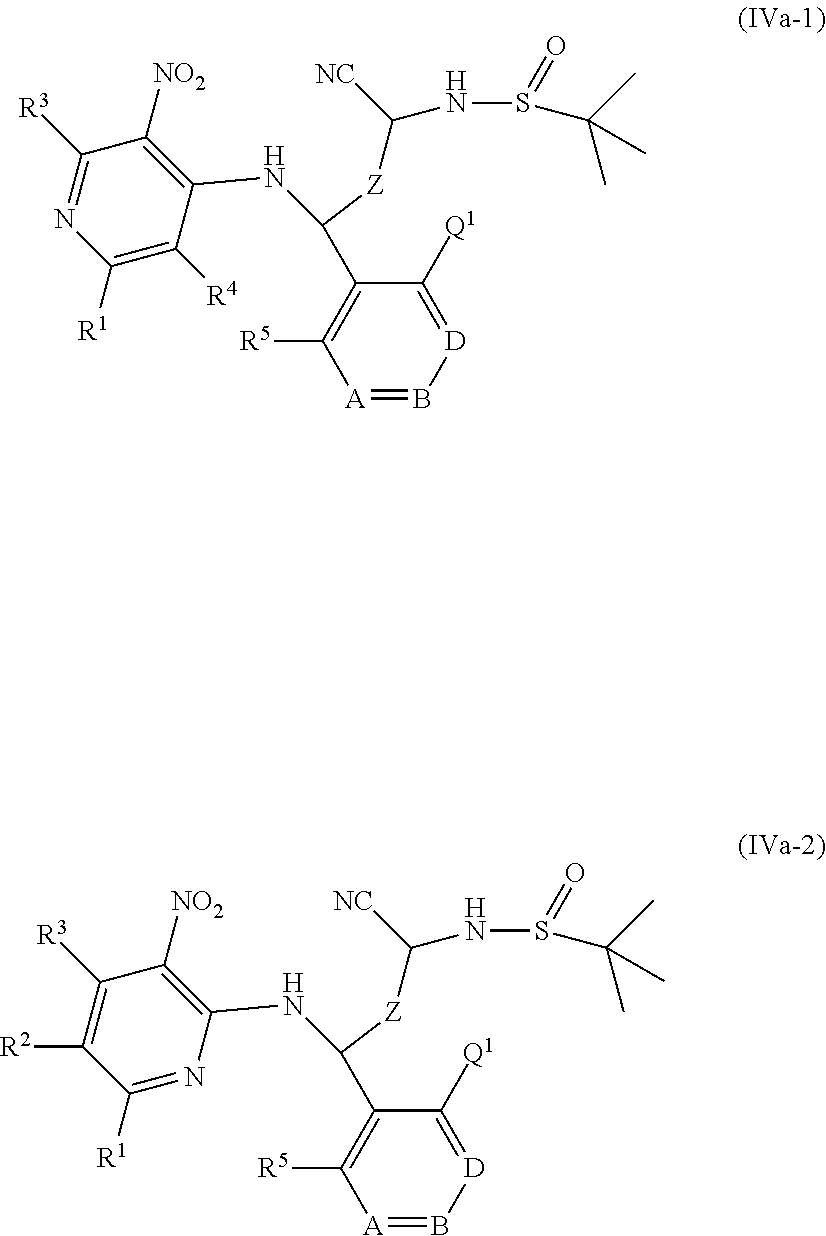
[A]1=B[D]=C([Q1])C(C(NC2=C([NO2])C([R3])=NC([R1])=C2[R4])[Z]C(NS(=O)C(C)(C)C)[NC])=C1[R5].[A]1=B[D]=C([Q1])C(C(NC2=C([NO2])C([R3])=C([R2])C([R1])=N2)[Z]C(NS(=O)C(C)(C)C)[NC])=C1[R5]
